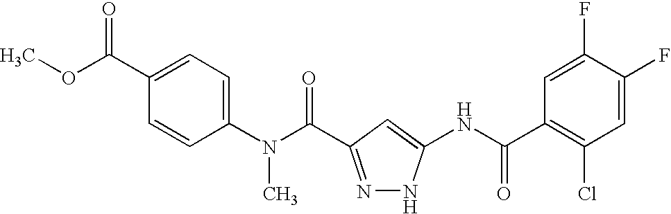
N(C(=O)C1=NNC(NC(C2=C(Cl)C=C(F)C(F)=C2)=O)=C1)(C1=CC=C(C(OC)=O)C=C1)C
